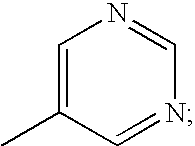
C1=C(C)C=NC=N1
